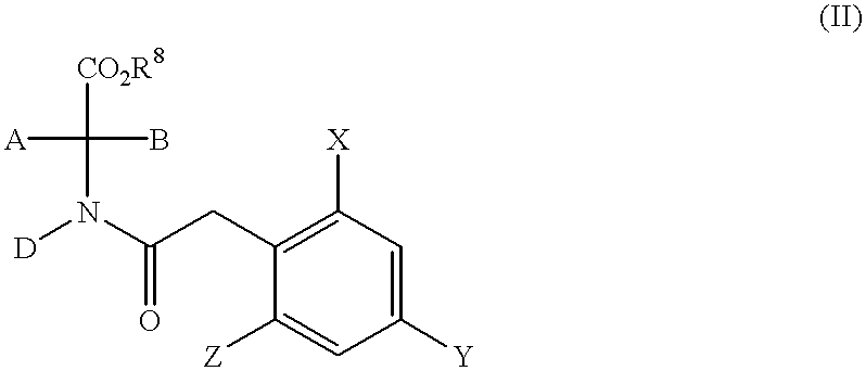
[A]C(B)([CO2R8])N([D])C(CC1=C([X])C=C([Y])C=C1[Z])=O
